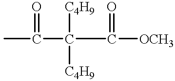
CC(C([C4H9])([C4H9])C([OCH3])=O)=O
